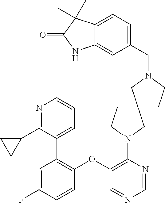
C1=C(F)C=CC(OC2=C(N3CC4(CC3)CCN(CC3=CC=C5C(=C3)NC(=O)C5(C)C)C4)N=CN=C2)=C1C1=CC=CN=C1C1CC1
